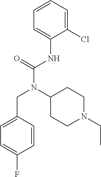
C1(Cl)=CC=CC=C1NC(N(C1CCN(CC)CC1)CC1=CC=C(F)C=C1)=O
